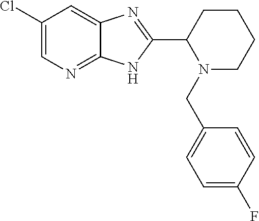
C1(Cl)=CN=C2C(=C1)N=C(C1N(CC3=CC=C(F)C=C3)CCCC1)N2
